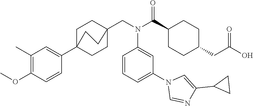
C1(C(N(CC23CCC(C4=CC(C)=C(OC)C=C4)(CC2)CC3)C2=CC(N3C=NC(C4CC4)=C3)=CC=C2)=O)CCC(CC(O)=O)CC1
